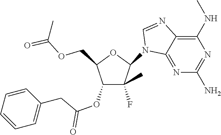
C1(N2C3=NC(N)=NC(NC)=C3N=C2)C(F)(C)C(OC(CC2=CC=CC=C2)=O)C(COC(C)=O)O1
